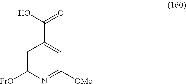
C1=C([PrO])N=C([OMe])C=C1C(O)=O
